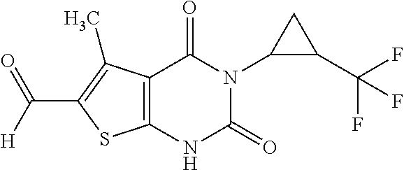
C12=C(NC(=O)N(C3C(C(F)(F)F)C3)C1=O)SC(C(=O)[H])=C2C
